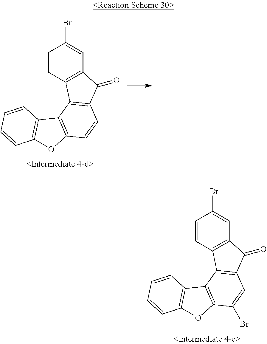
C12=C(C=C(Br)C=C1)C(=O)C1=C2C2=C(C=C1)OC1=C2C=CC=C1.C12=C(C=C(Br)C=C1)C(=O)C1=C2C2=C(C(Br)=C1)OC1=C2C=CC=C1
